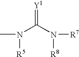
CN(C(=[Y1])N([R7])[R8])[R5]
